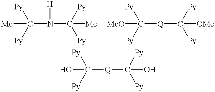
[Me]C(N(C([Me])([Py])[Py])[H])([Py])[Py].[MeO]C([Q]C([OMe])([Py])[Py])([Py])[Py].OC([Q]C(O)([Py])[Py])([Py])[Py]
